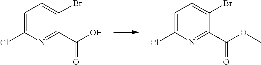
C1=C(Cl)N=C(C(O)=O)C(Br)=C1.C1=C(Cl)N=C(C(OC)=O)C(Br)=C1
